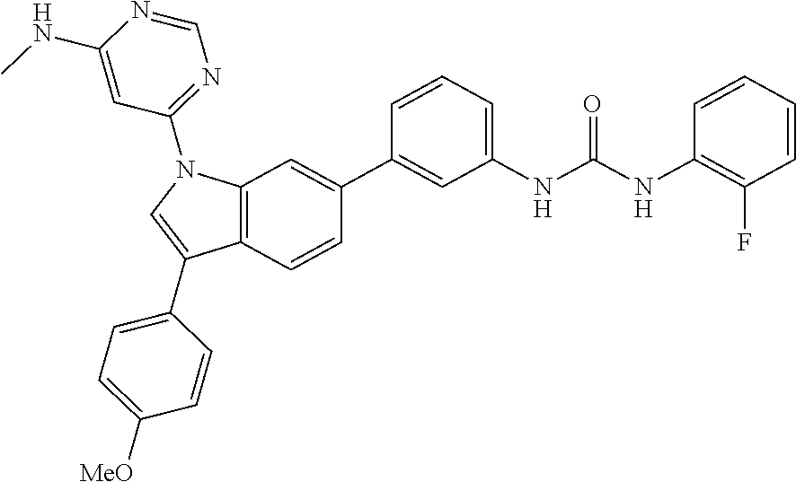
C12=C(C=CC(C3=CC(NC(NC4=C(F)C=CC=C4)=O)=CC=C3)=C1)C(C1=CC=C([MeO])C=C1)=CN2C1=NC=NC(NC)=C1
